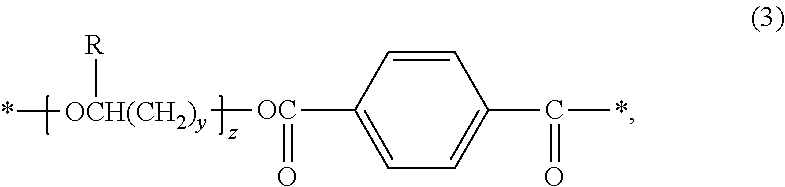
[OC](=O)(C1=CC=C(C(=O)*)C=C1)[OCH(CH2)y]([R])*
